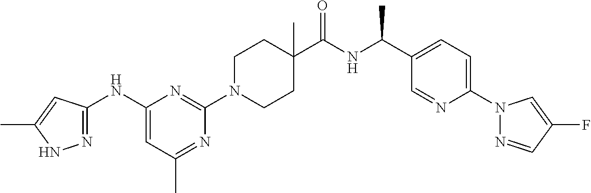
C1(NC2=NNC(C)=C2)=CC(C)=NC(N2CCC(C(NC(C3=CC=C(N4N=CC(F)=C4)N=C3)C)=O)(C)CC2)=N1
